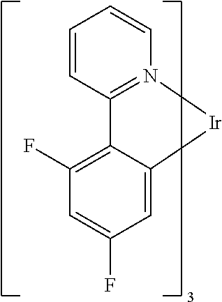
C1=CC=CC2=N1[Ir]C1=CC(F)=CC(F)=C21
